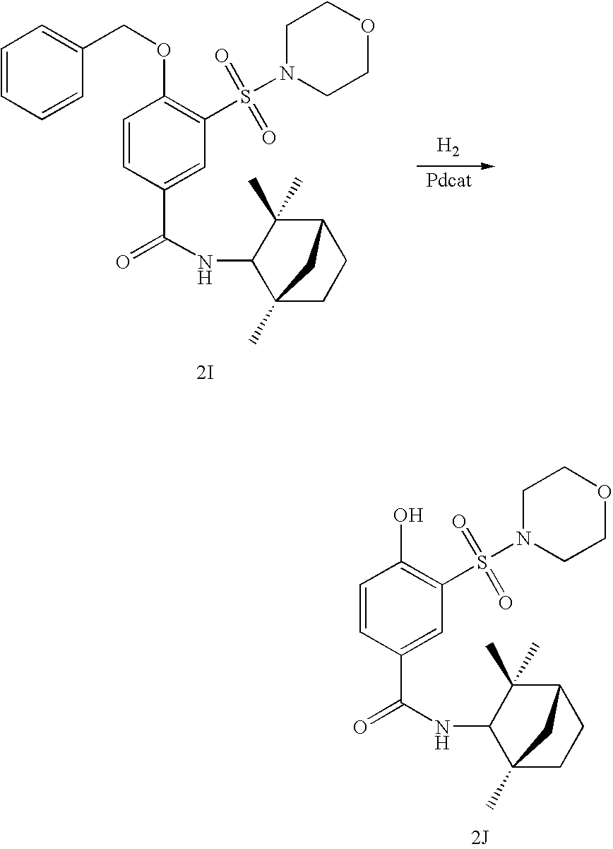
[2J].C1=CC(C(=O)NC2C(C)(C)C3CCC2(C)C3)=CC(S(N2CCOCC2)(=O)=O)=C1O.C1=CC(C(=O)NC2C(C)(C)C3CCC2(C)C3)=CC(S(N2CCOCC2)(=O)=O)=C1OCC1=CC=CC=C1.[2I].[H2]
